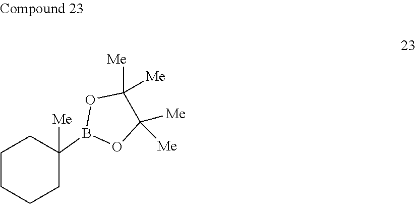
C1([Me])([Me])C([Me])([Me])OB(C2([Me])CCCCC2)O1
